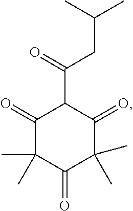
C1(=O)C(C)(C)C(=O)C(C)(C)C(=O)C1C(CC(C)C)=O
